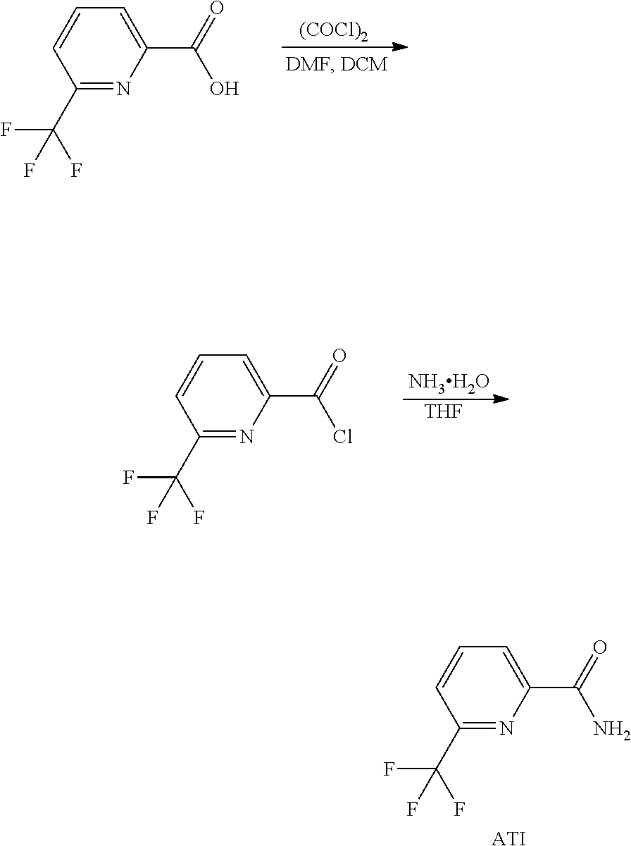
[(COCl)2].C1(C(F)(F)F)=NC(C(=O)O)=CC=C1.[NH3H2O].[THF].C1(C(F)(F)F)=NC(C(=O)Cl)=CC=C1.C1(C(F)(F)F)=NC(C(=O)N)=CC=C1.[ATI]
